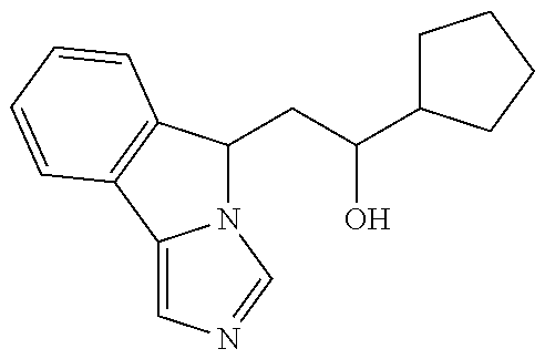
N12C(CC(O)C3CCCC3)C3=C(C1=CN=C2)C=CC=C3
